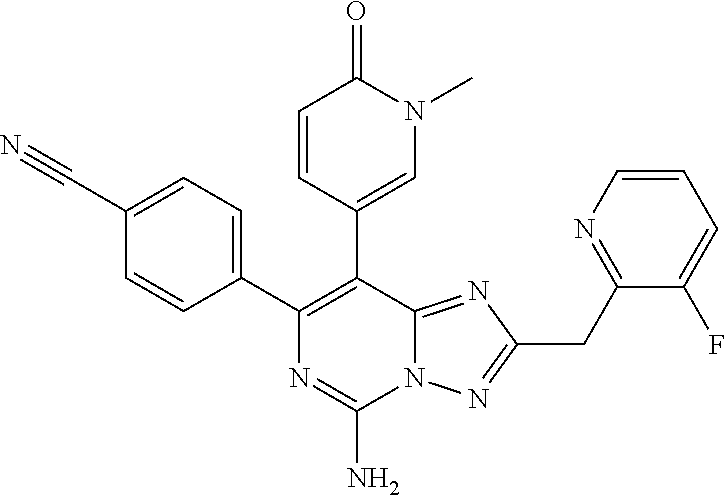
N12C(=NC(CC3=NC=CC=C3F)=N1)C(C1=CN(C)C(=O)C=C1)=C(C1=CC=C(C#N)C=C1)N=C2N
